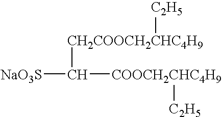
[NaO3S]C([CH2COOCH2CHC4H9][C2H5])[COOCH2CHC4H9][C2H5]
